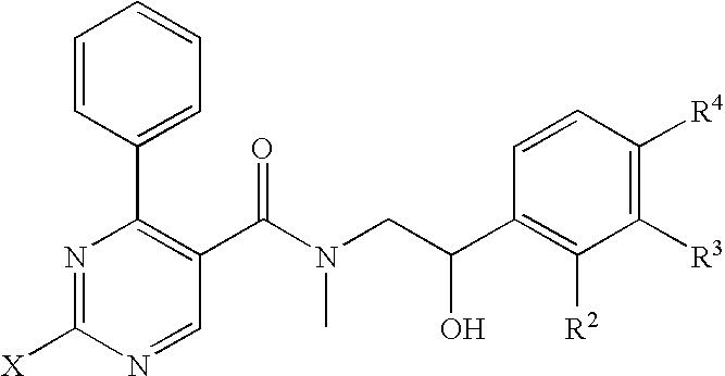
N1=C([X])N=CC(C(N(CC(C2=C([R2])C([R3])=C([R4])C=C2)O)C)=O)=C1C1=CC=CC=C1
